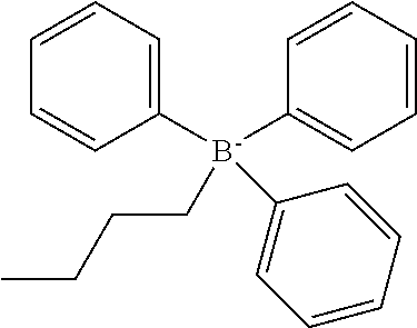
C1([B-](C2=CC=CC=C2)(C2=CC=CC=C2)CCCC)=CC=CC=C1
